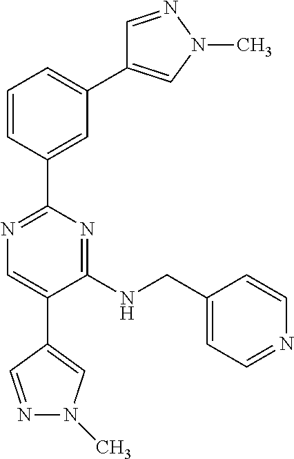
C1=CC(C2=NC=C(C3=CN(C)N=C3)C(NCC3=CC=NC=C3)=N2)=CC(C2=CN(C)N=C2)=C1
